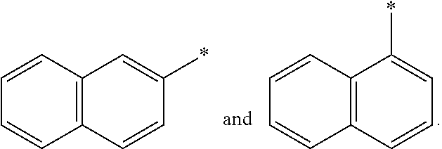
C12=C(C=CC=C1)C=C(*)C=C2.C12=C(C=CC=C1)C(*)=CC=C2
